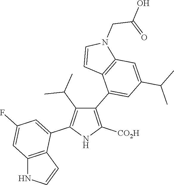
C1(C2=CC(C(C)C)=CC3=C2C=CN3CC(O)=O)=C([CO2H])NC(C2=CC(F)=CC3=C2C=CN3)=C1C(C)C
